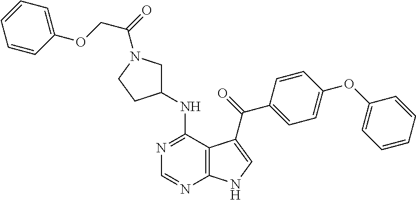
C1=CC=CC(OC2=CC=C(C(=O)C3=CNC4=C3C(NC3CN(C(=O)COC5=CC=CC=C5)CC3)=NC=N4)C=C2)=C1
